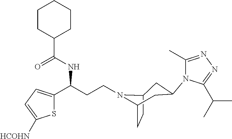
C(CCN1C2CC(N3C(C)=NN=C3C(C)C)CC1CC2)(C1=CC=C([HCOHN])S1)NC(=O)C1CCCCC1
